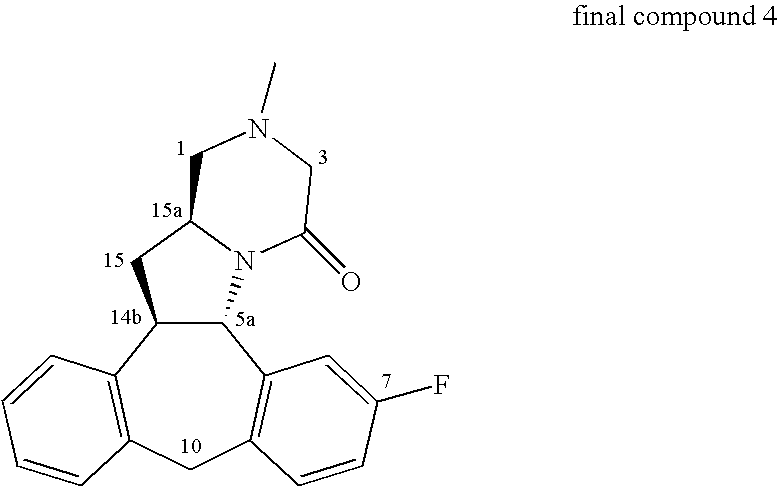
C12C(N3C(C1)CN(C)CC3=O)C1=C(CC3=C2C=CC=C3)C=CC(F)=C1
